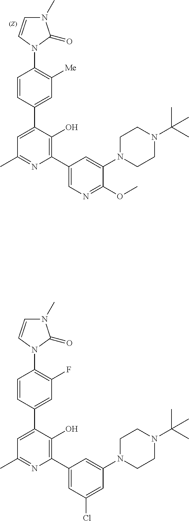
C1=CC(C2=CC(C)=NC(C3=CN=C(OC)C(N4CCN(C(C)(C)C)CC4)=C3)=C2O)=CC([Me])=C1N1C(=O)N(C)C=C1.C1=CC(C2=CC(C)=NC(C3=CC(Cl)=CC(N4CCN(C(C)(C)C)CC4)=C3)=C2O)=CC(F)=C1N1C(=O)N(C)C=C1
